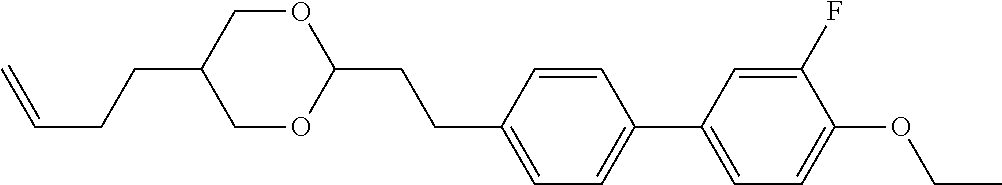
O1CC(CCC=C)COC1CCC1=CC=C(C2=CC=C(OCC)C(F)=C2)C=C1
